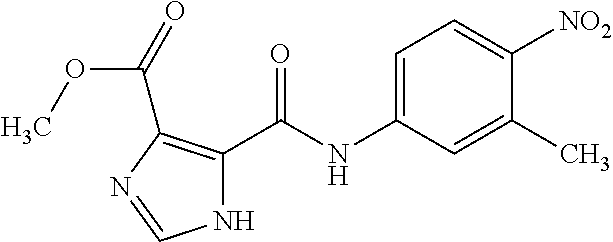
C1=C(NC(=O)C2=C(C(=O)OC)N=CN2)C=C(C)C([NO2])=C1
